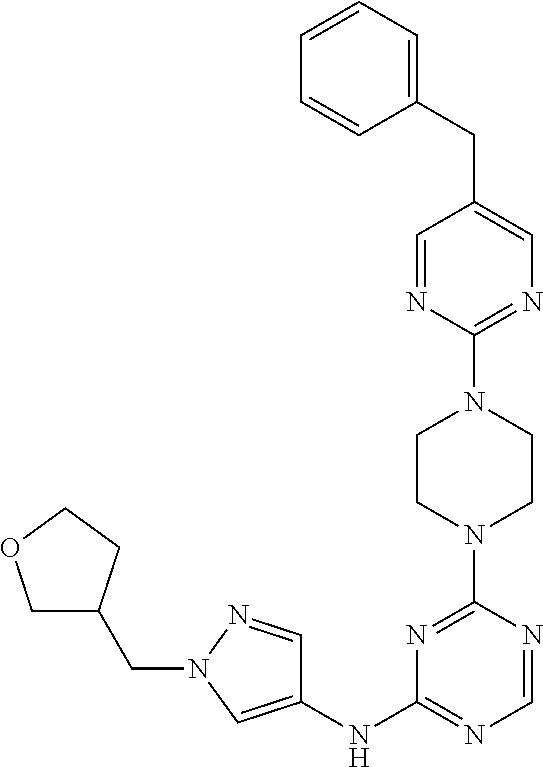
N1=C(NC2=CN(CC3COCC3)N=C2)N=C(N2CCN(C3=NC=C(CC4=CC=CC=C4)C=N3)CC2)N=C1
